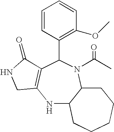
N1C2C(N(C(C)=O)C(C3=C(OC)C=CC=C3)C3=C1CNC3=O)CCCCC2
